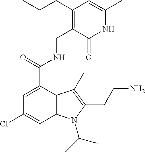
N(C(=O)C1=CC(Cl)=CC2=C1C(C)=C(CCN)N2C(C)C)CC1=C(CCC)C=C(C)NC1=O
